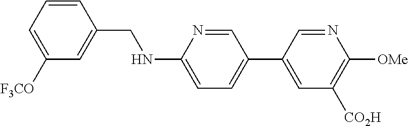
C1=CC(CNC2=CC=C(C3=CC([CO2H])=C([OMe])N=C3)C=N2)=CC([F3CO])=C1
